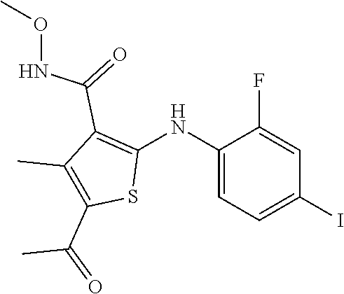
C1(NC2=C(C(=O)NOC)C(C)=C(C(=O)C)S2)=CC=C(I)C=C1F
